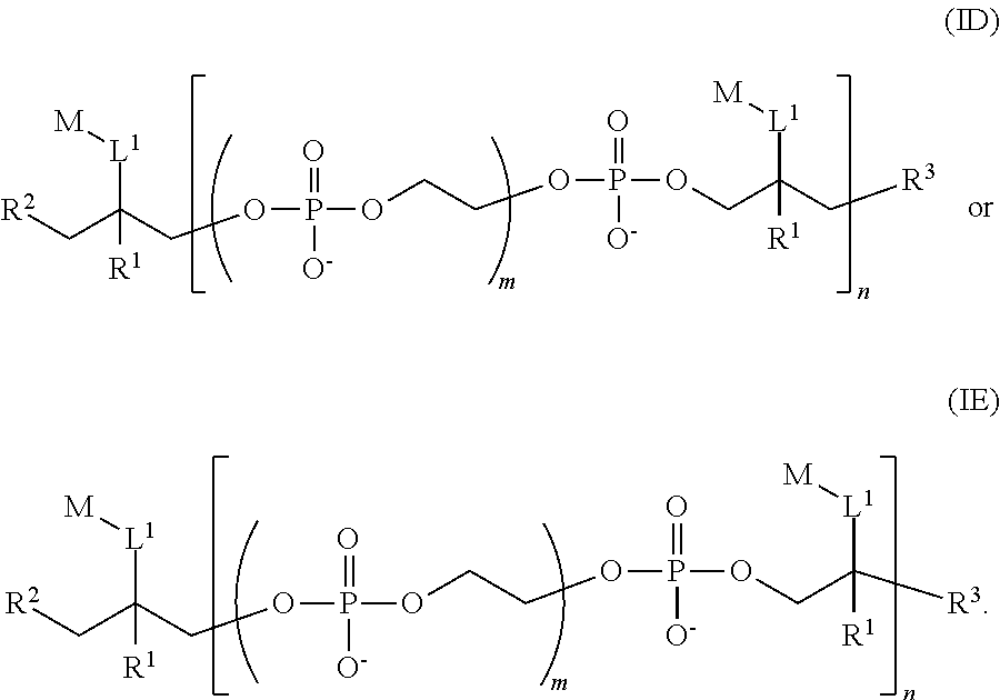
[R2]CC(COP(OCCOP(OCC([R3])([R1])[L1][M])(=O)[O-])(=O)[O-])([L1][M])[R1].[R2]CC(COP(OCCOP(OCC(C[R3])([R1])[L1][M])(=O)[O-])(=O)[O-])([L1][M])[R1]
